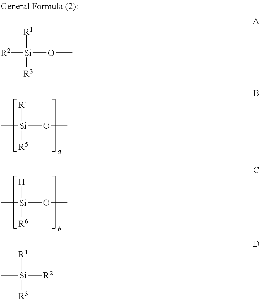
[R4][Si](C)(OC)[R5].[H][Si](C)([R6])OC.[R1][Si]([R3])([R2])OC.[R1][Si](C)([R2])[R3]
